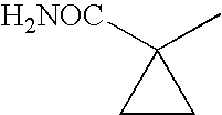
C1(C)([H2NOC])CC1
